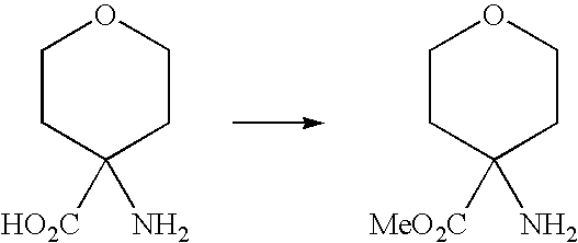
C1CC([HO2C])(N)CCO1.C1CC([MeO2C])(N)CCO1
